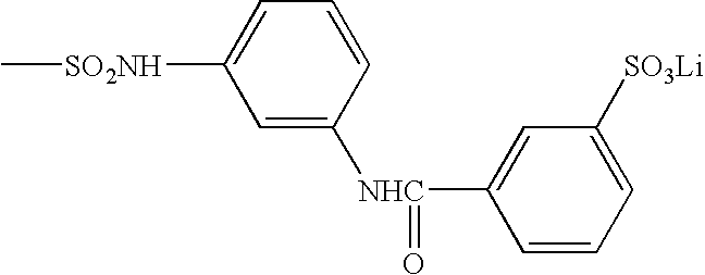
C[SO2NH]C1=CC=CC([NHC](=O)C2=CC([SO3Li])=CC=C2)=C1
